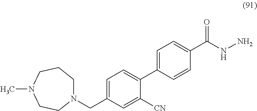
N1(CC2=CC=C(C3=CC=C(C(=O)NN)C=C3)C([CN])=C2)CCCN(C)CC1
